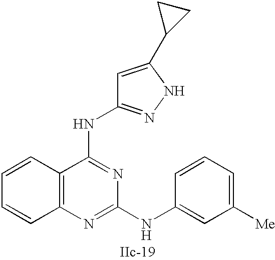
C12=C(N=C(NC3=CC([Me])=CC=C3)N=C1NC1=NNC(C3CC3)=C1)C=CC=C2
